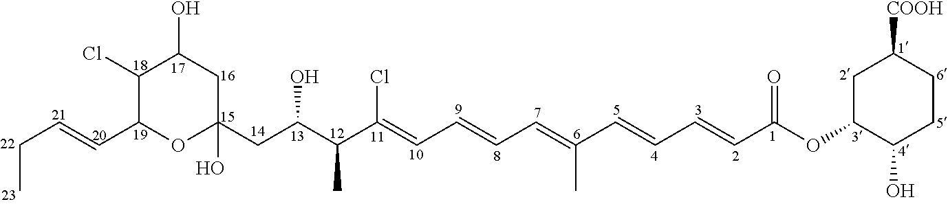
C(C=CC1OC(CC(C(C(=CC=CC=C(C=CC=CC(OC2CC([COOH])CCC2O)=O)C)Cl)C)O)(O)CC(O)C1Cl)C
